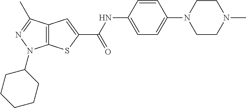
C12=C(C(C)=NN1C1CCCCC1)C=C(C(NC1=CC=C(N3CCN(C)CC3)C=C1)=O)S2
